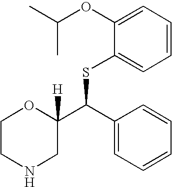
C1CNCC(C(SC2=CC=CC=C2OC(C)C)C2=CC=CC=C2)([H])O1
